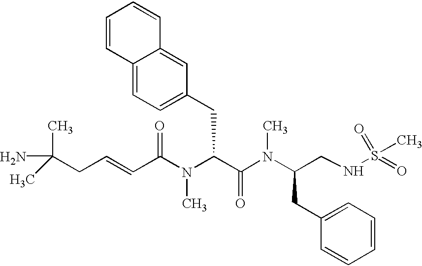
C(C(N(C(C(N(C(CC1=CC=CC=C1)CNS(C)(=O)=O)C)=O)CC1=CC=C2C(=C1)C=CC=C2)C)=O)=CCC(C)(C)N
